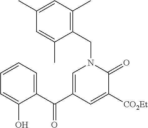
C1=CC=C(C(C2=CN(CC3=C(C)C=C(C)C=C3C)C(=O)C([CO2Et])=C2)=O)C(O)=C1
